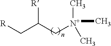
[R]CC(C[N+](C)(C)C)[R]
